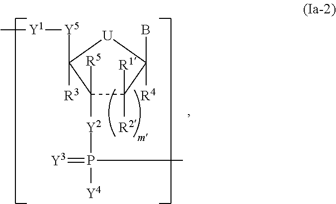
C1([Y2]P(=[Y3])(C)[Y4])([R5])C([R1])([R2])C(B)([R4])[U]C1([R3])[Y5][Y1]C
